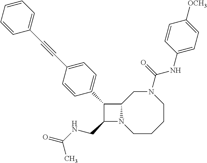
C1(CNC(=O)C)N2C(C1C1=CC=C(C#CC3=CC=CC=C3)C=C1)CN(C(NC1=CC=C([OCH3])C=C1)=O)CCCC2
